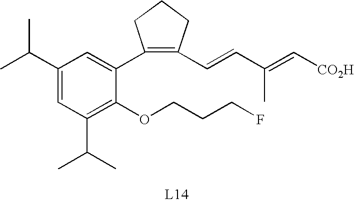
CC(C1=CC(C(C)C)=C(OCCCF)C(C2=C(C=CC(=C[CO2H])C)CCC2)=C1)C
